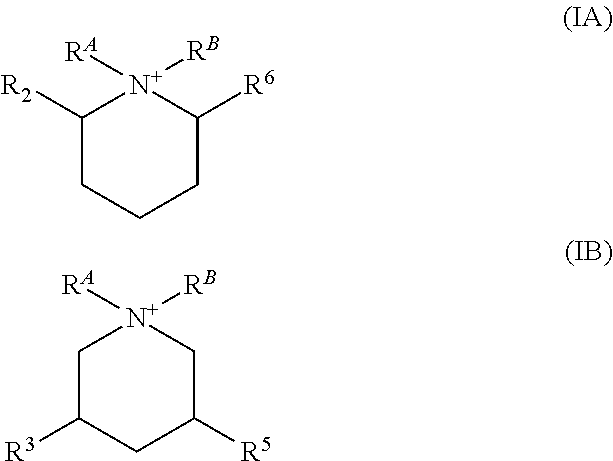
C1([R2])CCCC([R6])[N+]1([RA])[RB].C1C([R3])CC([R5])C[N+]1([RA])[RB]
